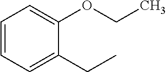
C1(CC)=CC=CC=C1OCC
